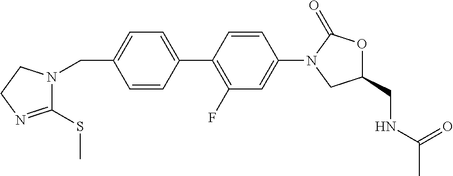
C1=CC(CN2C(SC)=NCC2)=CC=C1C1=C(F)C=C(N2CC(CNC(C)=O)OC2=O)C=C1
